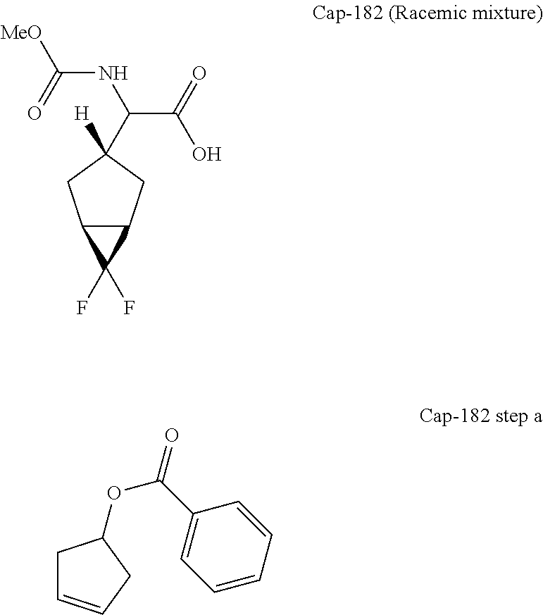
C12C(CC([H])(C(C(=O)O)NC([MeO])=O)C1)C2(F)F.C1=CC(C(OC2CC=CC2)=O)=CC=C1
